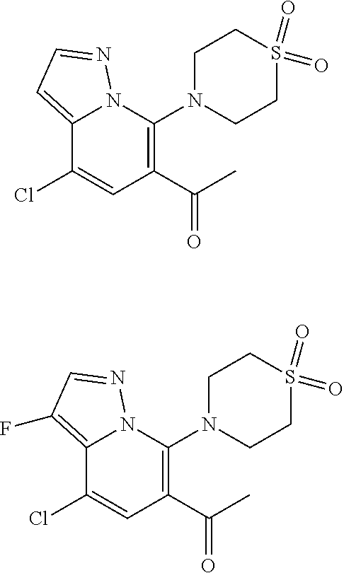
C12=CC=NN1C(N1CCS(=O)(=O)CC1)=C(C(=O)C)C=C2Cl.C12=C(F)C=NN1C(N1CCS(=O)(=O)CC1)=C(C(=O)C)C=C2Cl
